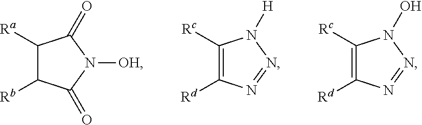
C1([Ra])C([Rb])C(=O)N([OH])C1=O.C1([Rc])=C([Rd])N=NN1[H].C1([Rc])=C([Rd])N=NN1O
